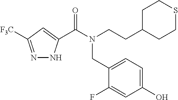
N1=C([F3C])C=C(C(N(CCC2CCSCC2)CC2=CC=C(O)C=C2F)=O)N1
